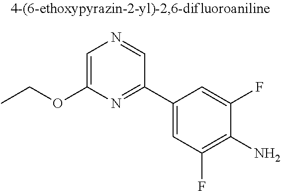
C1=C(OCC)N=C(C2=CC(F)=C(N)C(F)=C2)C=N1
